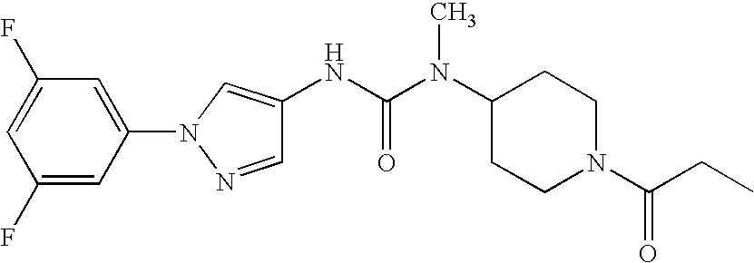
C1(F)=CC(N2C=C(NC(=O)N(C)C3CCN(C(CC)=O)CC3)C=N2)=CC(F)=C1
